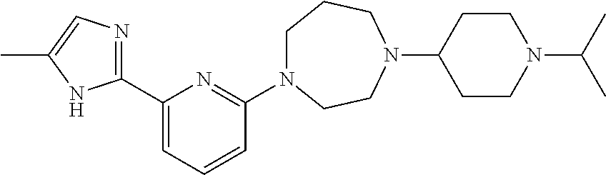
C1N(C2=NC(C3=NC=C(C)N3)=CC=C2)CCN(C2CCN(C(C)C)CC2)CC1
